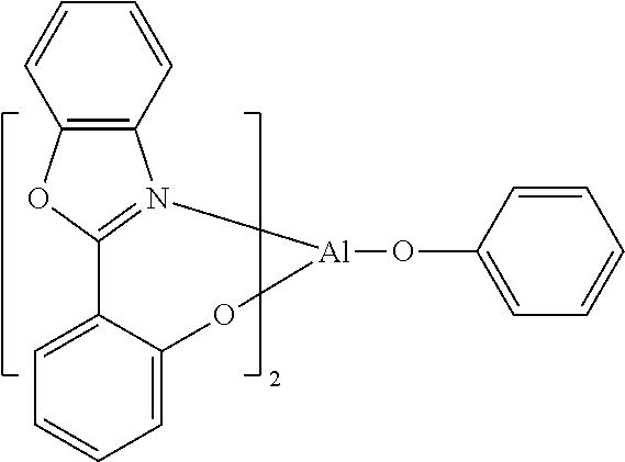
C12=CC=CC=C1C1=N([Al](OC3=CC=CC=C3)O2)C2=C(O1)C=CC=C2
